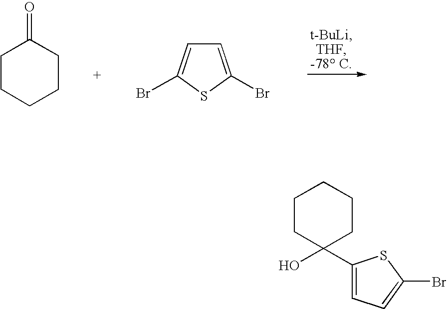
C1(C2(O)CCCCC2)=CC=C(Br)S1.C1CCC(=O)CC1.C1=C(Br)SC(Br)=C1
